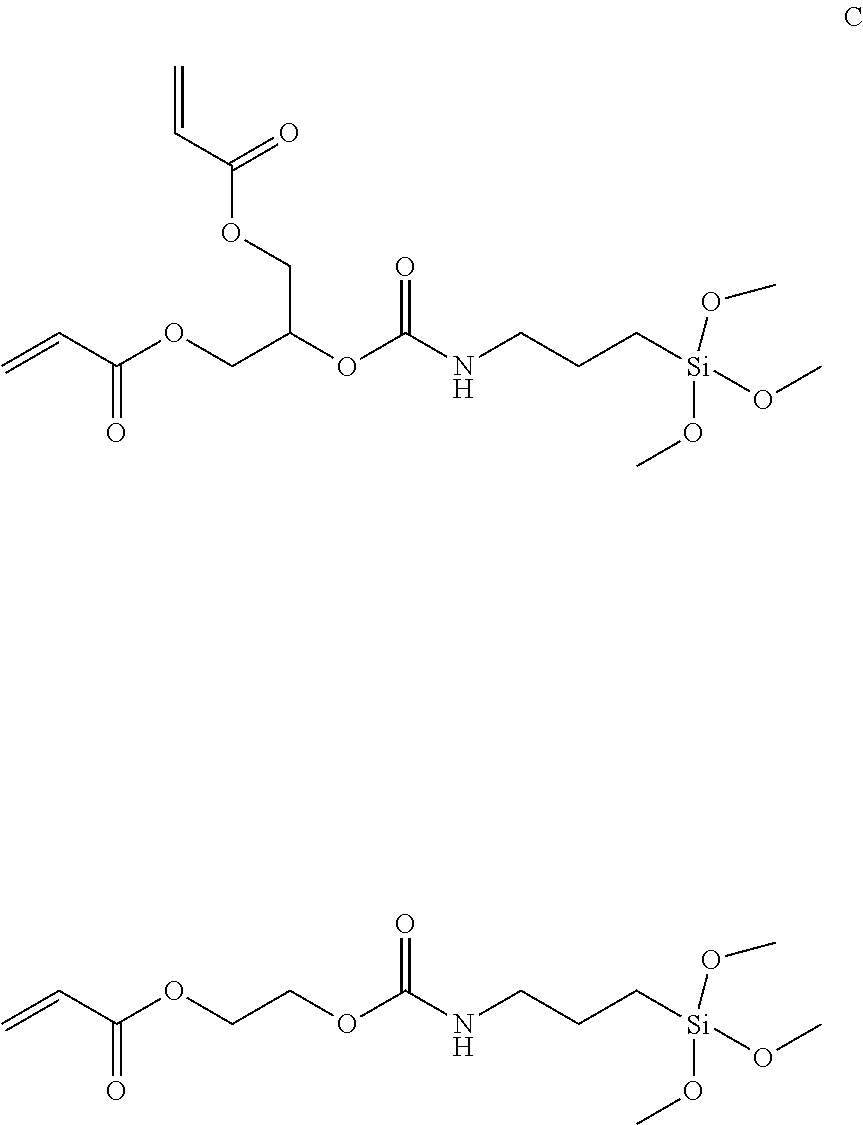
O=C(C=C)OCC(OC(NCCC[Si](OC)(OC)OC)=O)COC(C=C)=O.O=C(C=C)OCCOC(NCCC[Si](OC)(OC)OC)=O
